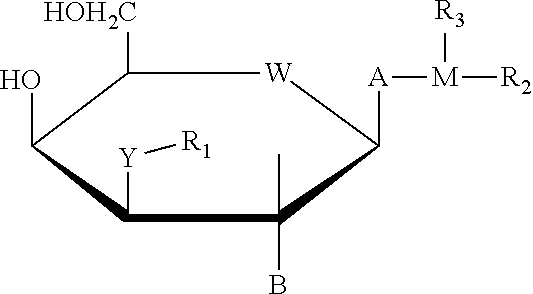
OC1C([HOH2C])[W]C([A][M]([R3])[R2])C(C)(B)C1[Y][R1]
